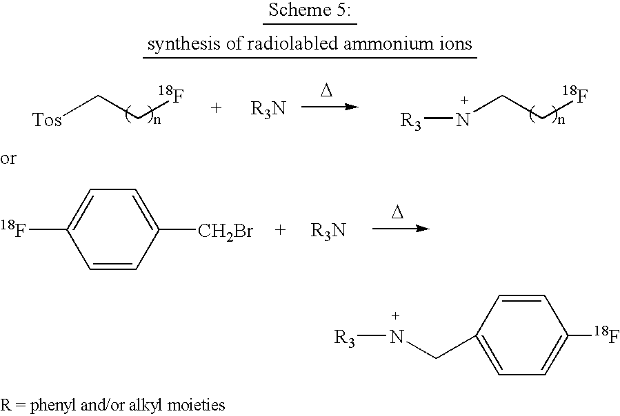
[D].[Tos]CC[18F].[R3N].N(CC[18F])[R3].[D].C1=CC([18F])=CC=C1[CH2Br].C1=CC(CN[R3])=CC=C1[18F]
